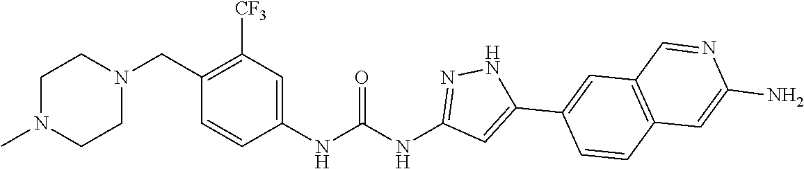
C1(CN2CCN(C)CC2)=C([CF3])C=C(NC(NC2=NNC(C3=CC4=C(C=C3)C=C(N)N=C4)=C2)=O)C=C1
